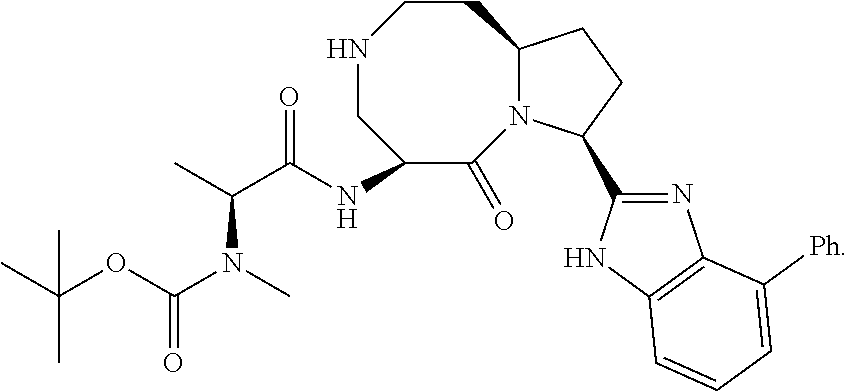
N1CC(NC(C(C)N(C)C(OC(C)(C)C)=O)=O)C(=O)N2C(CC1)CCC2C1=NC2=C(N1)C=CC=C2[Ph]
